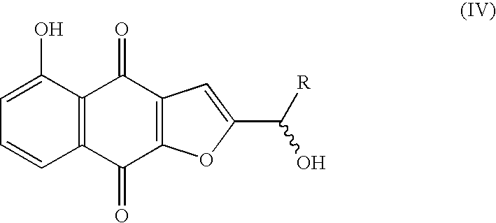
C1=C(O)C2=C(C=C1)C(=O)C1=C(C2=O)C=C(C([R])O)O1
